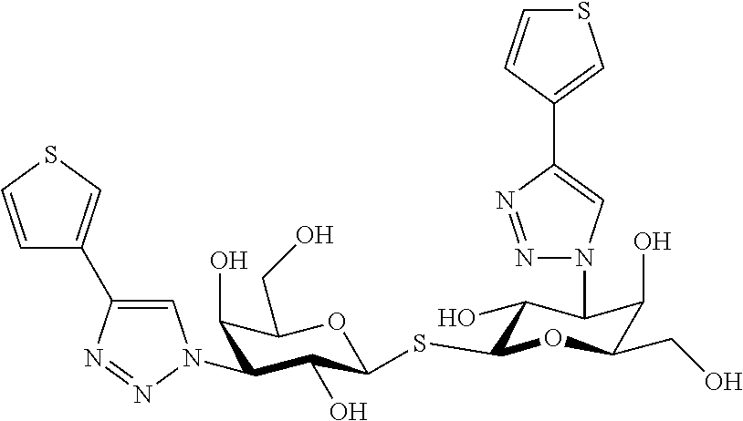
C1(O)C(N2C=C(C3=CSC=C3)N=N2)C(O)C(SC2C(O)C(N3N=NC(C4=CSC=C4)=C3)C(O)C(CO)O2)OC1CO
